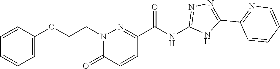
C(NC1=NN=C(C2=NC=CC=C2)N1)(=O)C1=NN(CCOC2=CC=CC=C2)C(=O)C=C1
